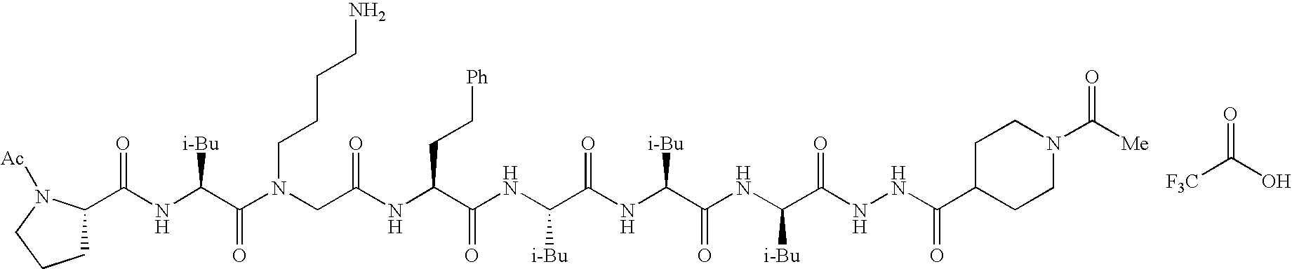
O=C([F3C])O.C(NC(C(N(CC(NC(C(NC(C(NC(C(NC(C(NNC(=O)C1CCN(C([Me])=O)CC1)=O)[i-Bu])=O)[i-Bu])=O)[i-Bu])=O)CC[Ph])=O)CCCCN)=O)[i-Bu])(C1CCCN1[Ac])=O
